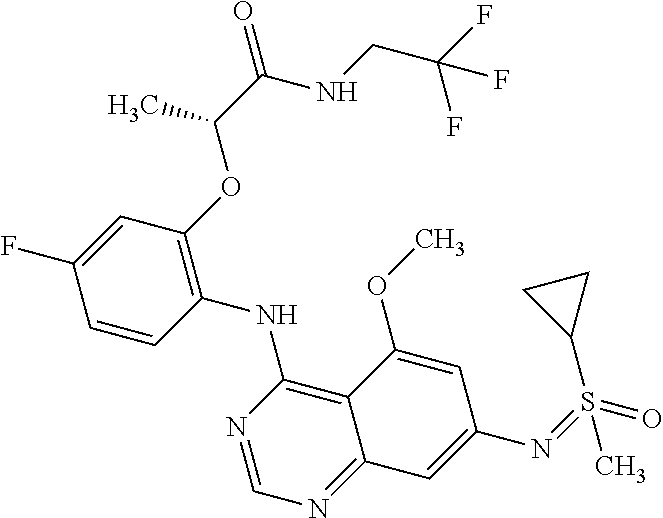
C1=CC(NC2=C3C(=NC=N2)C=C(N=S(=O)(C)C2CC2)C=C3OC)=C(OC(C)C(=O)NCC(F)(F)F)C=C1F
